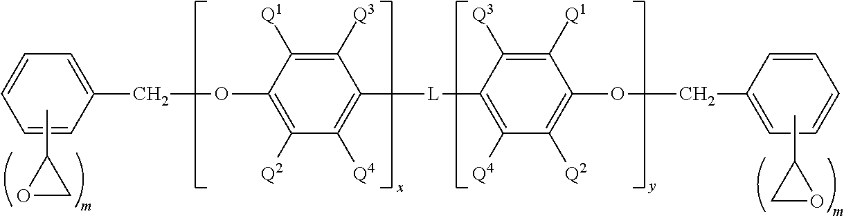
C(OC1=C([Q2])C([Q4])=C([L]C2=C([Q4])C([Q2])=C(OCC3=CC=CC=C3)C([Q1])=C2[Q3])C([Q3])=C1[Q1])C1=CC=CC=C1.CC1OC1.CC1CO1
